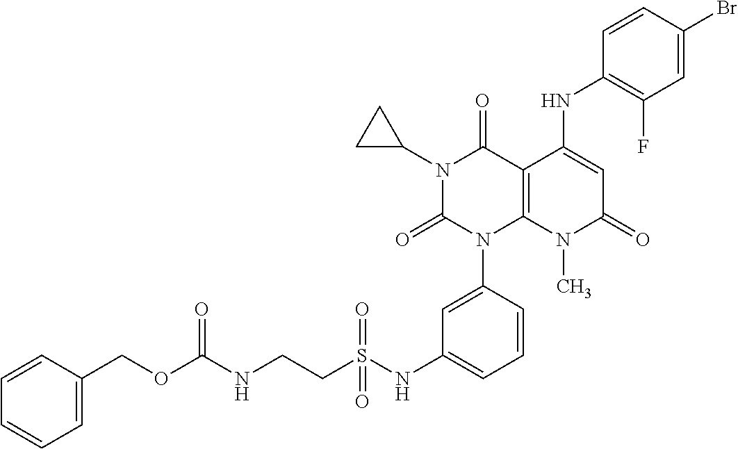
N1(C2CC2)C(=O)N(C2=CC(NS(CCNC(OCC3=CC=CC=C3)=O)(=O)=O)=CC=C2)C2=C(C1=O)C(NC1=C(F)C=C(Br)C=C1)=CC(=O)N2C
